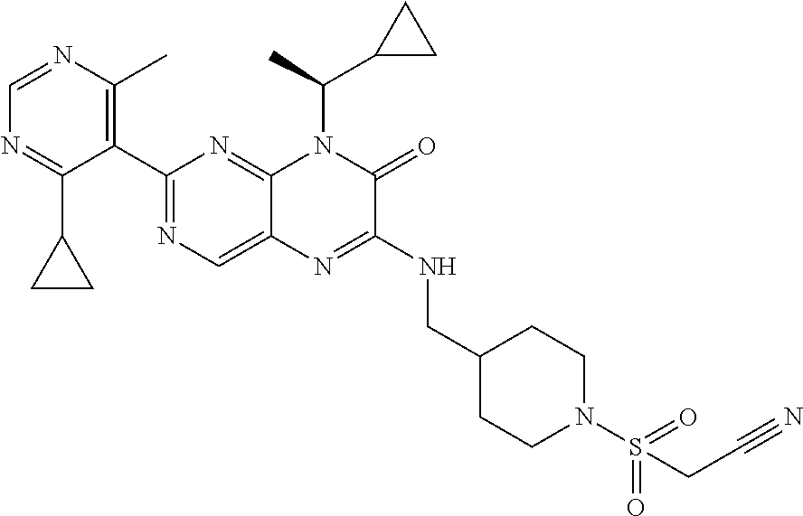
C1=NC(C)=C(C2=NC=C3C(=N2)N(C(C2CC2)C)C(=O)C(NCC2CCN(S(=O)(=O)CC#N)CC2)=N3)C(C2CC2)=N1
